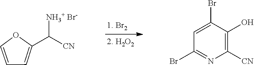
C1=CC=C(C([CN])[NH3+ Br-])O1.C1([CN])=C(O)C(Br)=CC(Br)=N1
